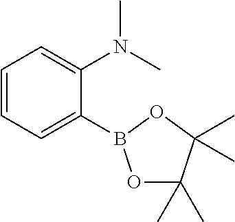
C1=CC=C(B2OC(C)(C)C(C)(C)O2)C(N(C)C)=C1
